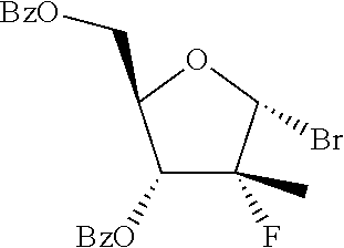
[BzO]CC1C([BzO])C(F)(C)C(Br)O1
